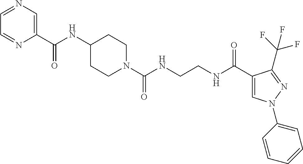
C1(NC(C2=CN=CC=N2)=O)CCN(C(NCCNC(C2=CN(C3=CC=CC=C3)N=C2C(F)(F)F)=O)=O)CC1
